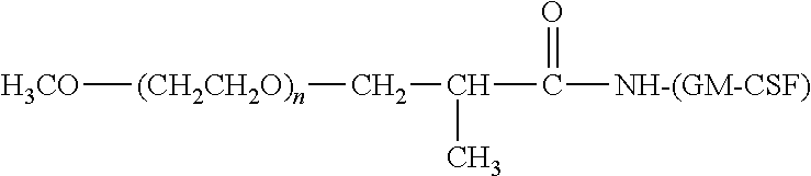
[H3CO][(CH2CH2O)n]CC(C(=O)[NH-(GM-CSF)])C
